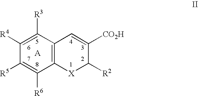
C1([R4])=C([R3])C2=C(C([R6])=C1[R5])[X]C([R2])C([CO2H])=C2
